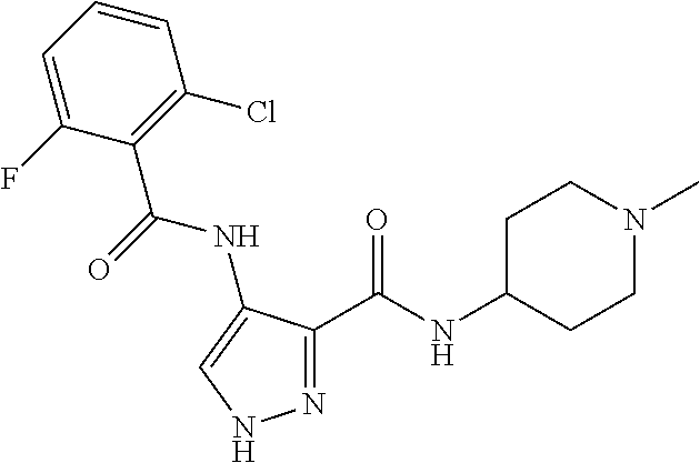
N1=C(C(NC2CCN(C)CC2)=O)C(NC(C2=C(Cl)C=CC=C2F)=O)=CN1
